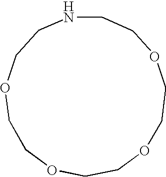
N1CCOCCOCCOCCOCC1
